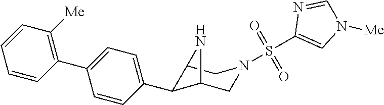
C12C(C3=CC=C(C4=C([Me])C=CC=C4)C=C3)C(CN(S(C3=CN([Me])C=N3)(=O)=O)C1)N2
